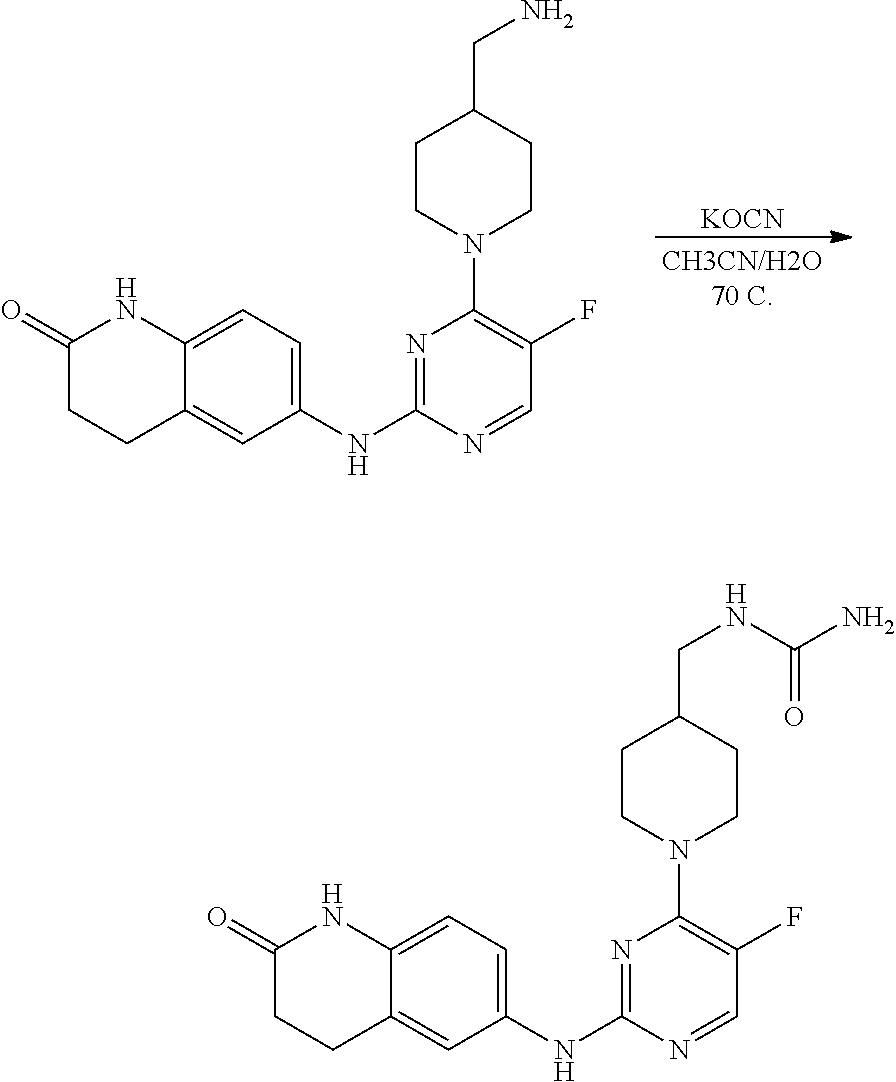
C1(NC2=NC(N3CCC(CNC(N)=O)CC3)=C(F)C=N2)=CC=C2C(=C1)CCC(=O)N2.C1(NC2=NC(N3CCC(CN)CC3)=C(F)C=N2)=CC=C2C(=C1)CCC(=O)N2.[KOCN]
